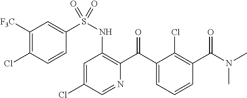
C1=C(Cl)C=NC(C(C2=CC=CC(C(N(C)C)=O)=C2Cl)=O)=C1NS(=O)(C1=CC([F3C])=C(Cl)C=C1)=O
